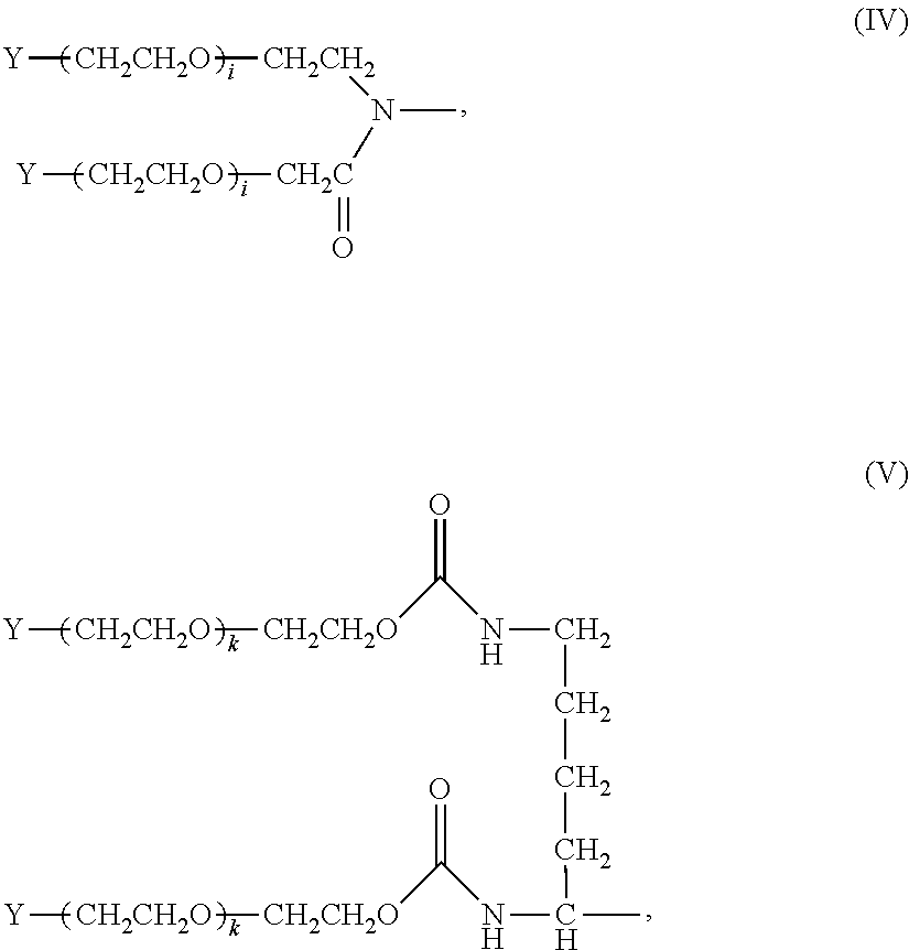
[Y][CH2CH2O][CH2CH2]N(C)[CH2C]([CH2CH2O][Y])=O.[Y][CH2CH2O][CH2CH2O]C(NCCCCC(NC([CH2CH2O][CH2CH2O][Y])=O)C)=O
